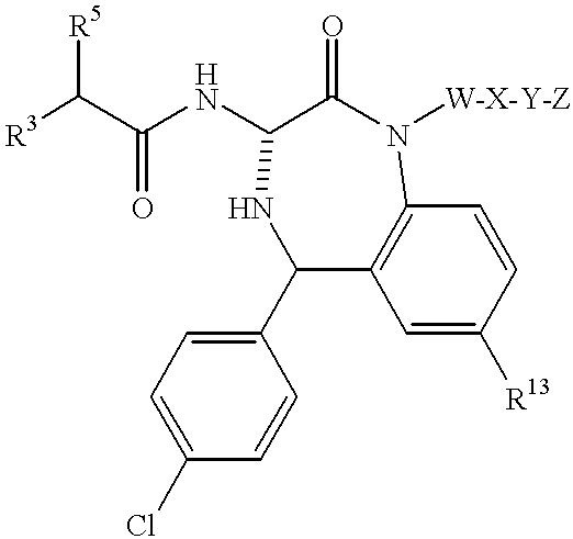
C1(C2=CC=C(Cl)C=C2)NC(NC(=O)C([R5])[R3])C(=O)N([W-X-Y-Z])C2=C1C=C([R13])C=C2
